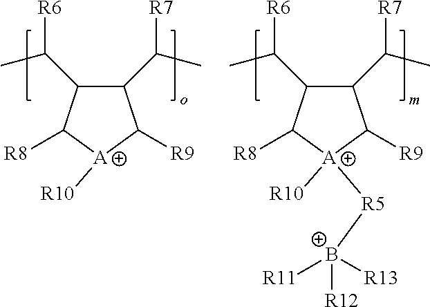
C1(C([R7])C)C(C(C)[R6])C([R8])[A]([R10])([R5][B+]([R11])([R13])[R12])C1[R9].C1(C([R7])C)C(C(C)[R6])C([R8])[A]([R10])C1[R9]
